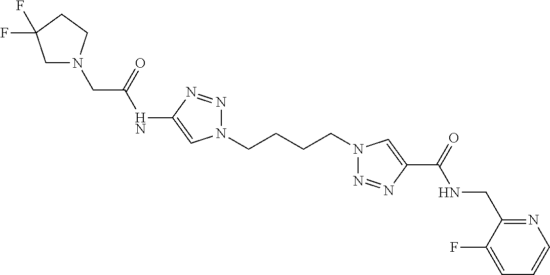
C1(NC(CN2CC(F)(F)CC2)=O)=CN(CCCCN2N=NC(C(=O)NCC3=NC=CC=C3F)=C2)N=N1
